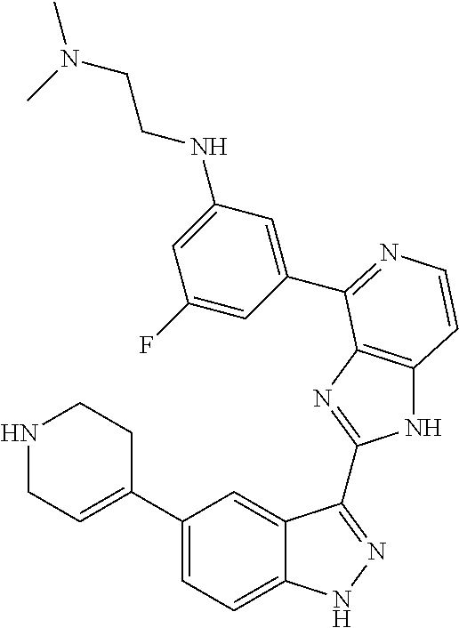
C1(C2=CCNCC2)=CC=C2C(=C1)C(C1=NC3=C(N1)C=CN=C3C1=CC(NCCN(C)C)=CC(F)=C1)=NN2
